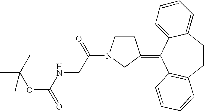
O(C(NCC(=O)N1CCC(=C2C3=C(C=CC=C3)CCC3=CC=CC=C23)C1)=O)C(C)(C)C
